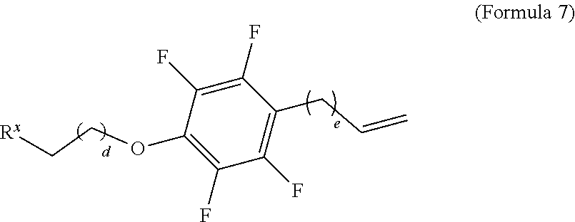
C1(F)=C(F)C(OCC[Rx])=C(F)C(F)=C1CC=C
